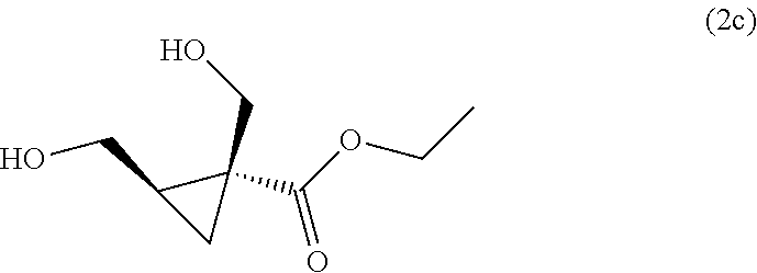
C1(CO)(C(OCC)=O)C(CO)C1
